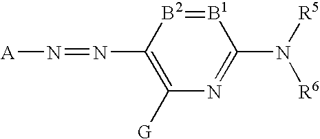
[A]N=NC1=C([G])N=C(N([R5])[R6])[B1]=[B2]1
